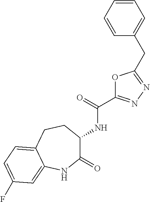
C1(=O)C(NC(=O)C2=NN=C(CC3=CC=CC=C3)O2)CCC2=CC=C(F)C=C2N1
